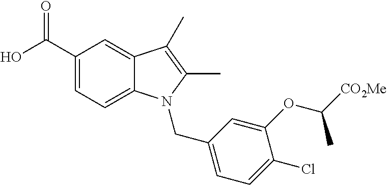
C1(C(O)=O)=CC=C2C(=C1)C(C)=C(C)N2CC1=CC=C(Cl)C(OC([CO2Me])C)=C1
